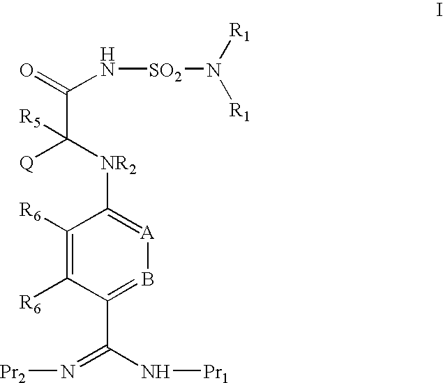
C1([R6])=C([R6])C(C(=N[Pr2])N[Pr1])=B[A]=C1[NR2]C([Q])([R5])C(N[SO2]N([R1])[R1])=O
